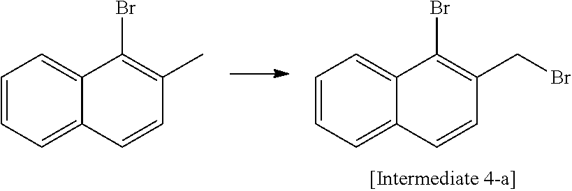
C1=CC=C2C(=C1)C(Br)=C(CBr)C=C2.C1=CC=C2C(=C1)C(Br)=C(C)C=C2
